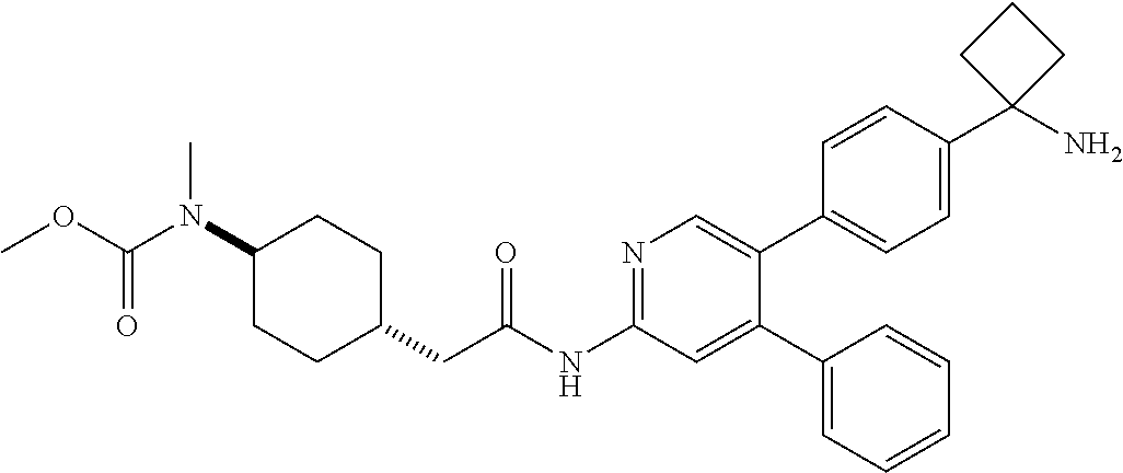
C1(N(C(OC)=O)C)CCC(CC(NC2=NC=C(C3=CC=C(C4(N)CCC4)C=C3)C(C3=CC=CC=C3)=C2)=O)CC1
